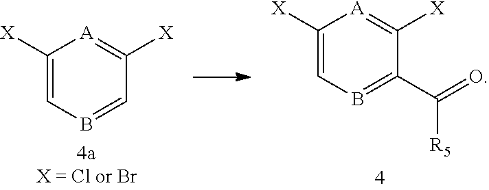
C1([X])=CB=C(C(=O)[R5])C([X])=[A]1.C1([X])=CB=CC([X])=[A]1
